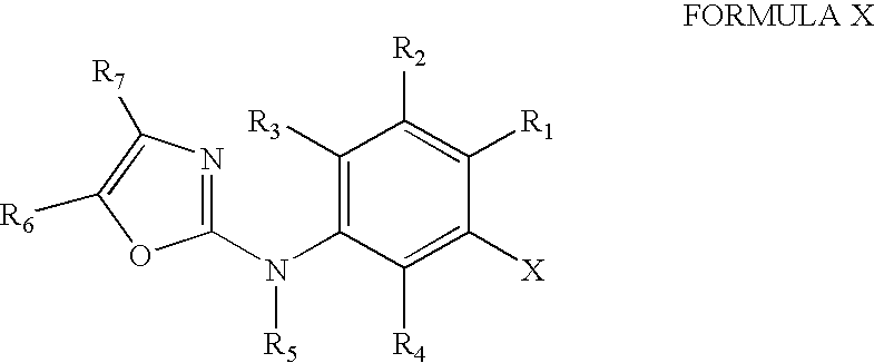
C1(N(C2=C([R3])C([R2])=C([R1])C([X])=C2[R4])[R5])=NC([R7])=C([R6])O1
